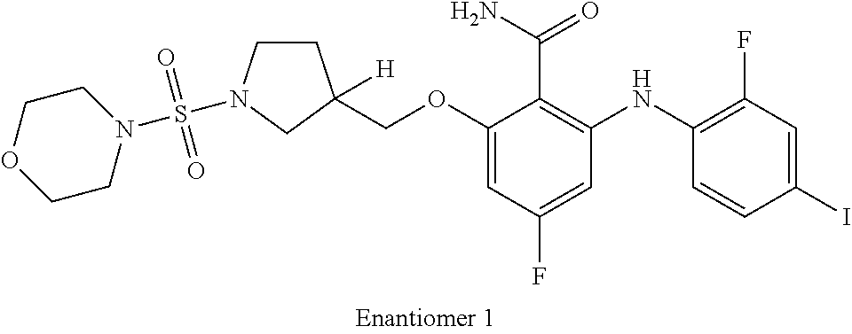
C1(OCC2([H])CCN(S(N3CCOCC3)(=O)=O)C2)=CC(F)=CC(NC2=C(F)C=C(I)C=C2)=C1C(N)=O
